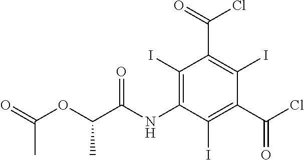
C(C)(OC(C)C(=O)NC1=C(I)C(C(=O)Cl)=C(I)C(C(Cl)=O)=C1I)=O
